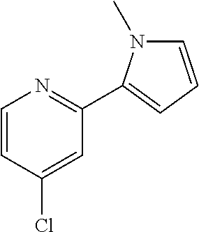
C1=CC=C(C2=NC=CC(Cl)=C2)N1C
